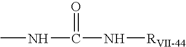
CNC(=O)N[RVII-44]
